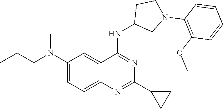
N(C1=NC(C2CC2)=NC2=CC=C(N(CCC)C)C=C12)C1CN(C2=C(OC)C=CC=C2)CC1
